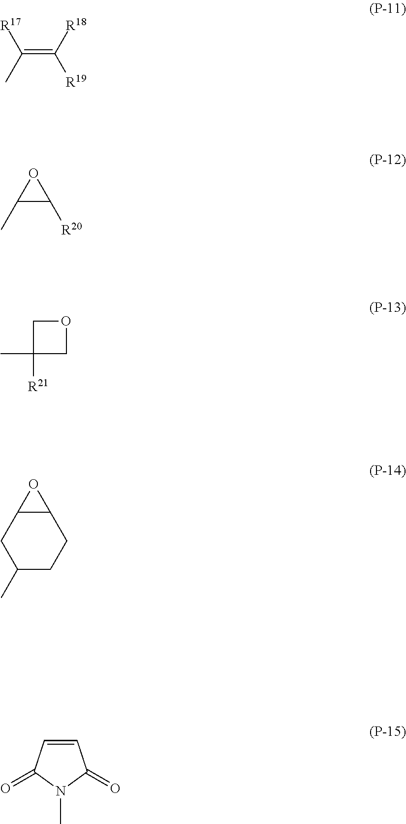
C(=C([R18])[R19])(C)[R17].C1(C)C([R20])O1.C1(C)([R21])COC1.C1(C)CCC2C(C1)O2.C1=CC(=O)N(C)C1=O
